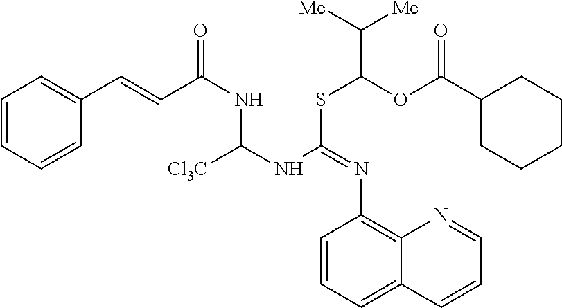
C1=CC=CC(C=CC(NC(NC(SC(OC(C2CCCCC2)=O)C([Me])[Me])=NC2=C3C(=CC=C2)C=CC=N3)[Cl3C])=O)=C1
